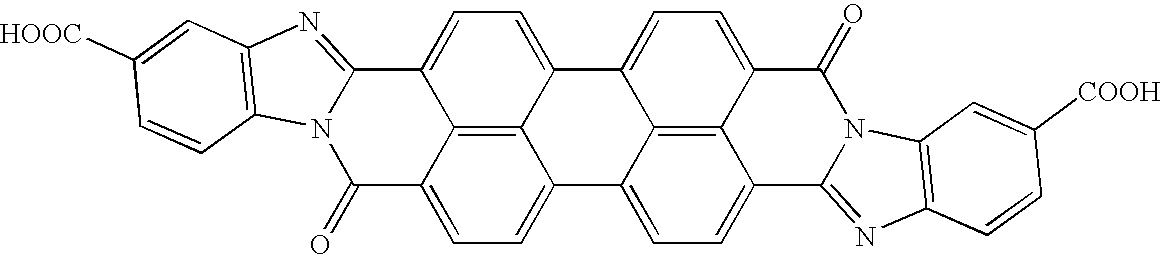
C12=C3C4=CC=C1C1=CC=C5C6=C1C(=CC=C6C(=O)N1C5=NC5=C1C=C([COOH])C=C5)C2=CC=C3C1=NC2=C(N1C4=O)C=CC([HOOC])=C2
